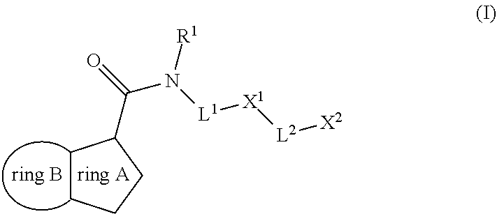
C1CCCC1C(=O)N([L1][X1][L2][X2])[R1]
